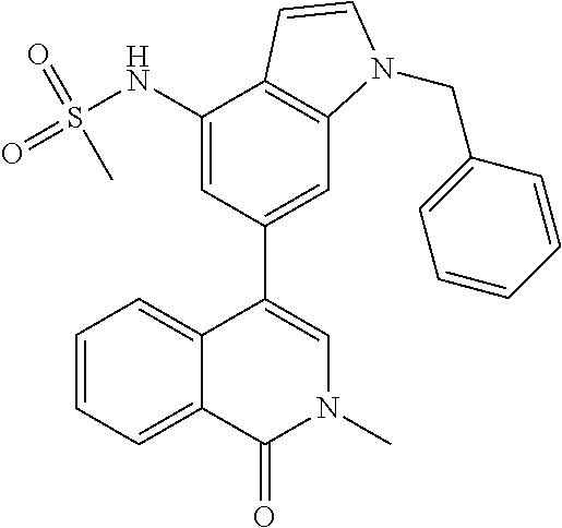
C12=CC=CC=C1C(C1=CC3=C(C(NS(=O)(=O)C)=C1)C=CN3CC1=CC=CC=C1)=CN(C)C2=O
